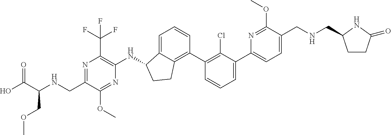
C1(CNC(C(O)=O)COC)=NC(C(F)(F)F)=C(NC2C3=CC=CC(C4=C(Cl)C(C5=CC=C(CNCC6CCC(=O)N6)C(OC)=N5)=CC=C4)=C3CC2)N=C1OC
